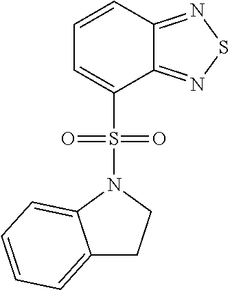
C1=CC2=NSN=C2C(S(=O)(=O)N2CCC3=CC=CC=C32)=C1
